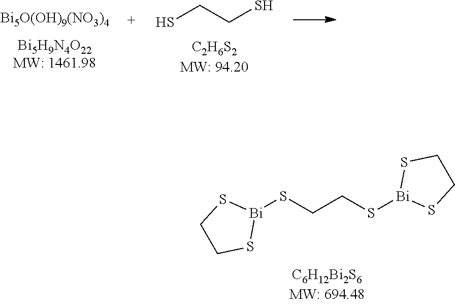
[Bi5O(OH)9(NO3)4].SCCS.[Bi]1(SCCS[Bi]2SCCS2)SCCS1
